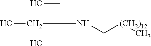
C(C(CO)(CO)NC[(CH2)12]C)O
